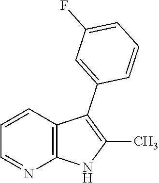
C1=CC2=C(N=C1)NC(C)=C2C1=CC(F)=CC=C1
